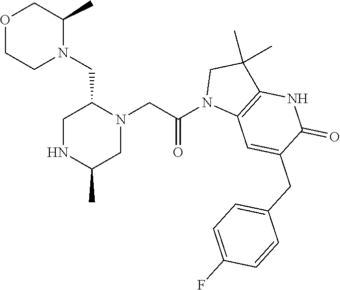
O1CCN(CC2N(CC(N3C4=C(C(C)(C)C3)NC(=O)C(CC3=CC=C(F)C=C3)=C4)=O)CC(C)NC2)C(C)C1
